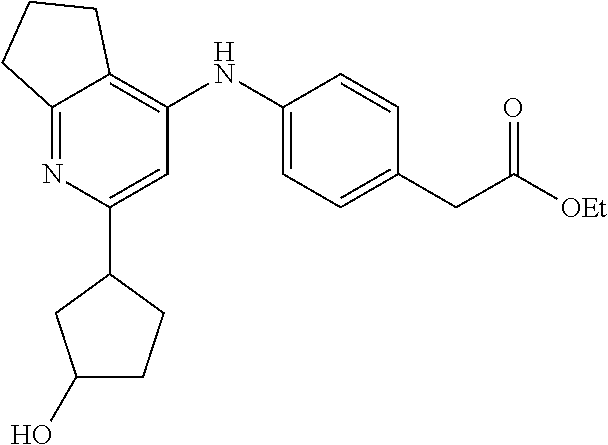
C12=NC(C3CC(O)CC3)=CC(NC3=CC=C(CC([OEt])=O)C=C3)=C1CCC2
